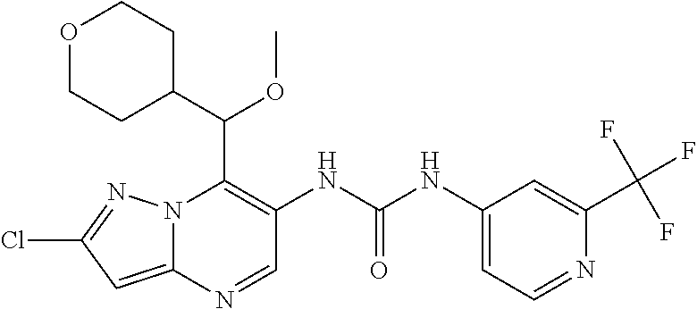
N12C(=CC(Cl)=N1)N=CC(NC(NC1=CC=NC(C(F)(F)F)=C1)=O)=C2C(C1CCOCC1)OC
